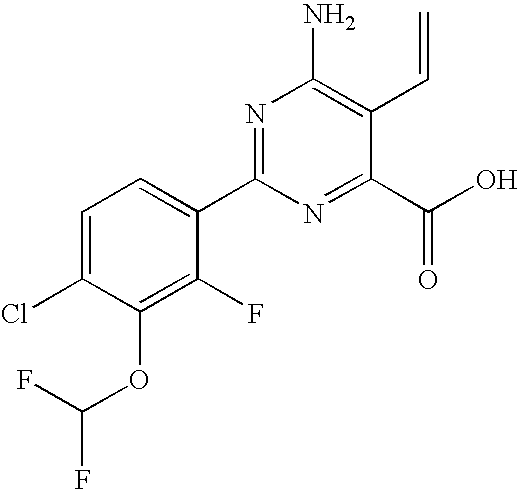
C1=C(Cl)C(OC(F)F)=C(F)C(C2=NC(N)=C(C=C)C(C(O)=O)=N2)=C1
